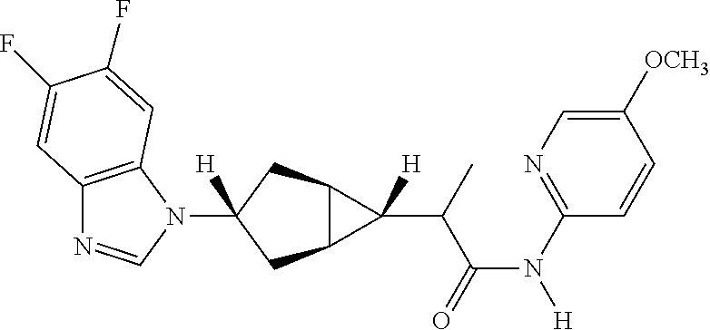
C12=C(N(C3([H])CC4C(C3)C4(C(C(N([H])C3=NC=C([OCH3])C=C3)=O)C)[H])C=N1)C=C(F)C(F)=C2
